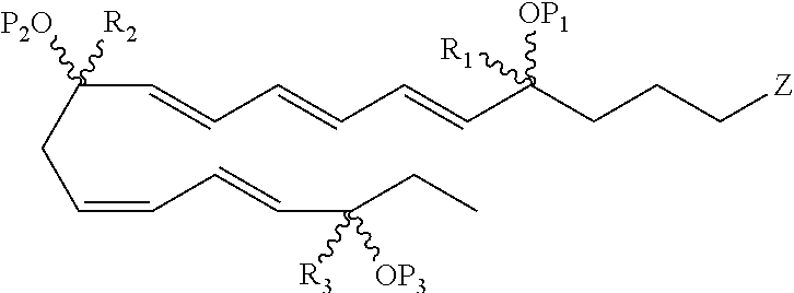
C(CC(C=CC=CC=CC(CCC[Z])([OP1])[R1])([R2])[P2O])=CC=CC(CC)([OP3])[R3]
